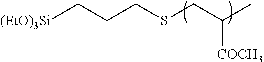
[(EtO)3Si]CCCSCC(C)[COCH3]
